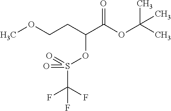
C(CC(OS(C(F)(F)F)(=O)=O)C(OC(C)(C)C)=O)OC
